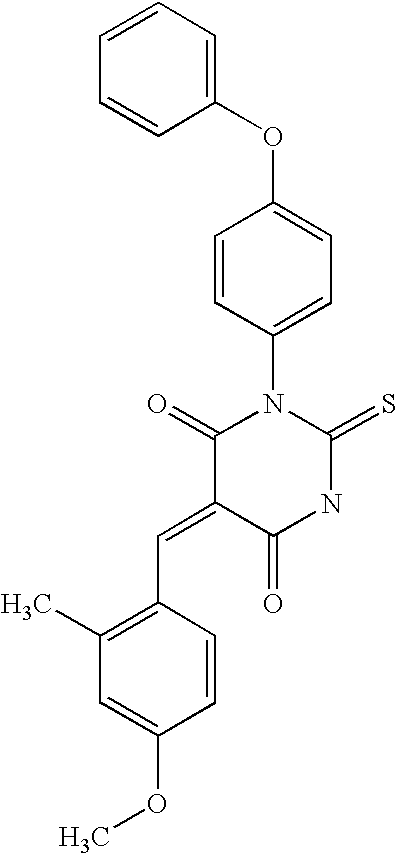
C1=CC=CC(OC2=CC=C(N3C(=O)C(=CC4=C(C)C=C(OC)C=C4)C(=O)NC3=S)C=C2)=C1
